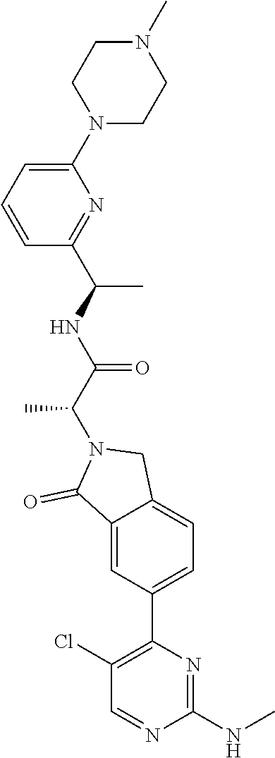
C12=CC(C3=C(Cl)C=NC(NC)=N3)=CC=C1CN(C(C(NC(C)C1=NC(N3CCN(C)CC3)=CC=C1)=O)C)C2=O
